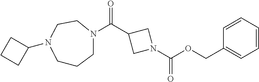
C(C1CN(C(OCC2=CC=CC=C2)=O)C1)(=O)N1CCCN(C2CCC2)CC1
